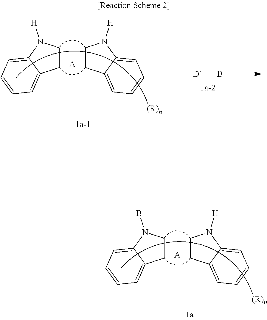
C1CN(B)C2=CC=CC=C12.C1CN([H])C2=CC=CC=C12.[A].C1CN([H])C2=CC=CC=C12.C1CN([H])C2=CC=CC=C12.[A].[D]B
